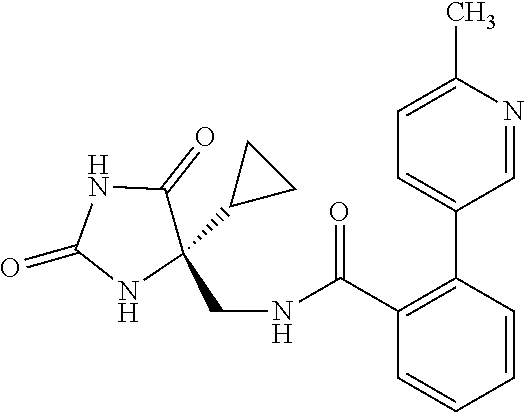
C1(C)=CC=C(C2=C(C(NCC3(C4CC4)NC(=O)NC3=O)=O)C=CC=C2)C=N1
